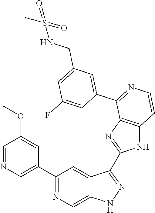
C1(C2=CN=CC(OC)=C2)=NC=C2C(=C1)C(C1=NC3=C(N1)C=CN=C3C1=CC(CNS(C)(=O)=O)=CC(F)=C1)=NN2
